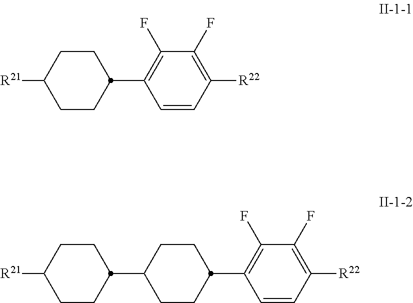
[R21]C1CCC(C2=C(F)C(F)=C([R22])C=C2)CC1.C1(C2CCC([R21])CC2)CCC(C2=C(F)C(F)=C([R22])C=C2)CC1
